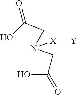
OC(CN(CC(O)=O)[X][Y])=O
